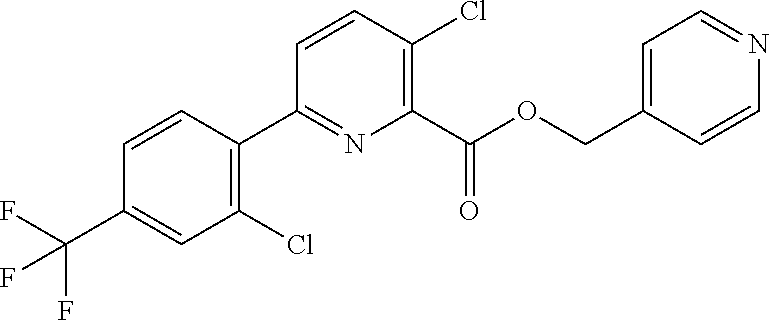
C1(Cl)=C(C2=NC(C(OCC3=CC=NC=C3)=O)=C(Cl)C=C2)C=CC(C(F)(F)F)=C1
